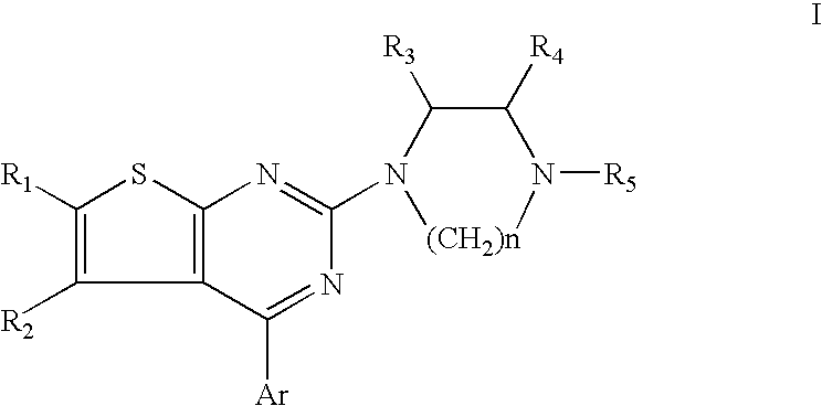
[R1]C1=C([R2])C2=C(S1)N=C(N1[(CH2)n]N([R5])C([R4])C1[R3])N=C2[Ar]
